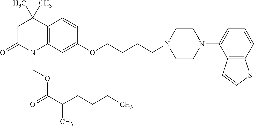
C12=C(C=C(OCCCCN3CCN(C4=CC=CC5=C4C=CS5)CC3)C=C1)N(COC(=O)C(CCCC)C)C(=O)CC2(C)C
